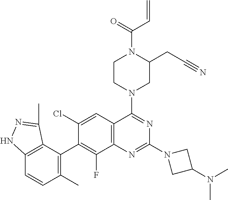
C12=C(C=C(Cl)C(C3=C(C)C=CC4=C3C(C)=NN4)=C1F)C(N1CC(CC#N)N(C(=O)C=C)CC1)=NC(N1CC(N(C)C)C1)=N2
